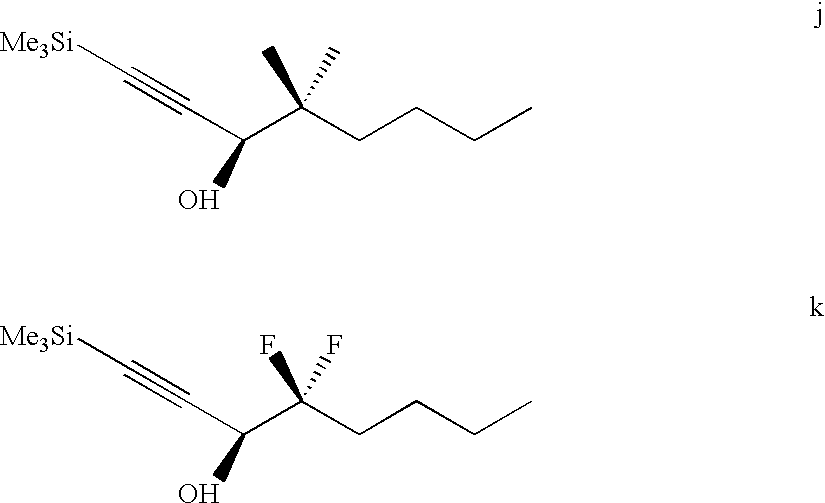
C(C(CCCC)(C)C)(O)C#C[Me3Si].C(C(CCCC)(F)F)(O)C#C[Me3Si]
